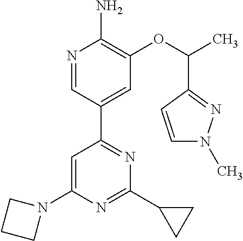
N1=CC(C2=NC(C3CC3)=NC(N3CCC3)=C2)=CC(OC(C)C2=NN(C)C=C2)=C1N
